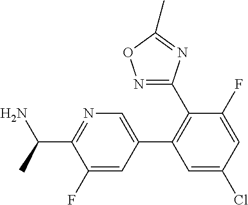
N1=C(C(C)N)C(F)=CC(C2=C(C3=NOC(C)=N3)C(F)=CC(Cl)=C2)=C1
